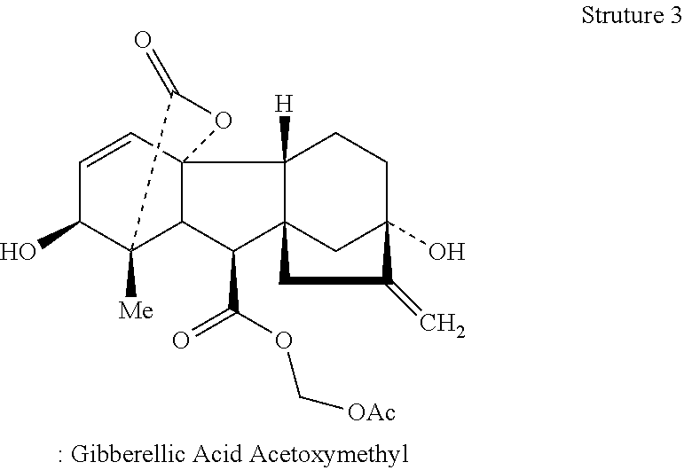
C1=CC23C(C([Me])(C1O)C(=O)O2)C(C(=O)OC[OAc])C12CC(O)(CCC31[H])C(=C)C2
